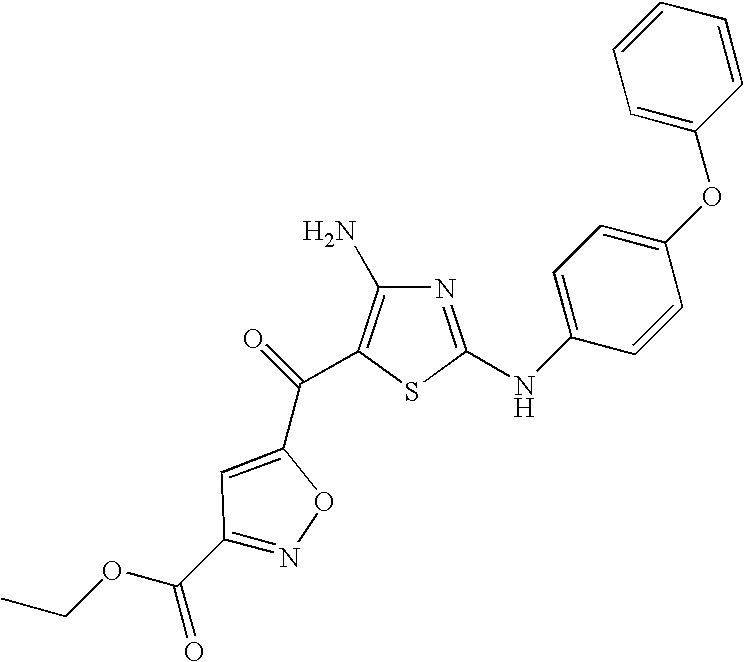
N1=C(NC2=CC=C(OC3=CC=CC=C3)C=C2)SC(C(C2=CC(C(OCC)=O)=NO2)=O)=C1N
